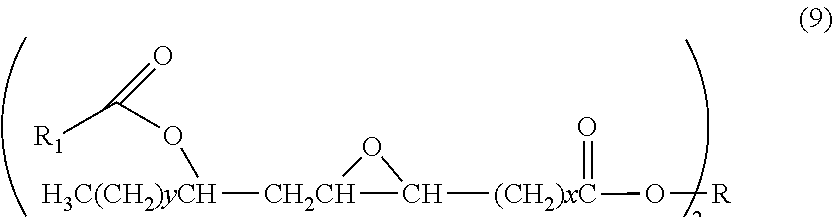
[H3C(CH2)yCH]([CH2CH]1C([(CH2)xC](O[R])=O)O1)OC([R1])=O
